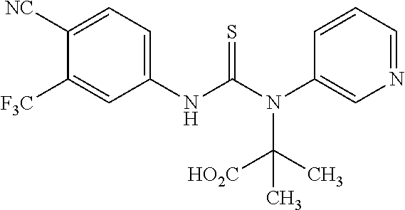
C1(NC(N(C2=CN=CC=C2)C([HO2C])(C)C)=S)=CC=C([NC])C([F3C])=C1
